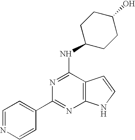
C1=NC=CC(C2=NC3=C(C(NC4CCC(O)CC4)=N2)C=CN3)=C1
